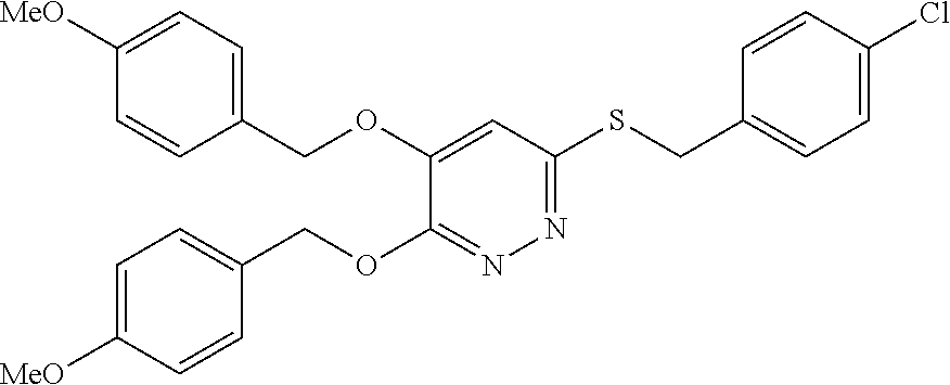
N1=C(SCC2=CC=C(Cl)C=C2)C=C(OCC2=CC=C([MeO])C=C2)C(OCC2=CC=C([MeO])C=C2)=N1
